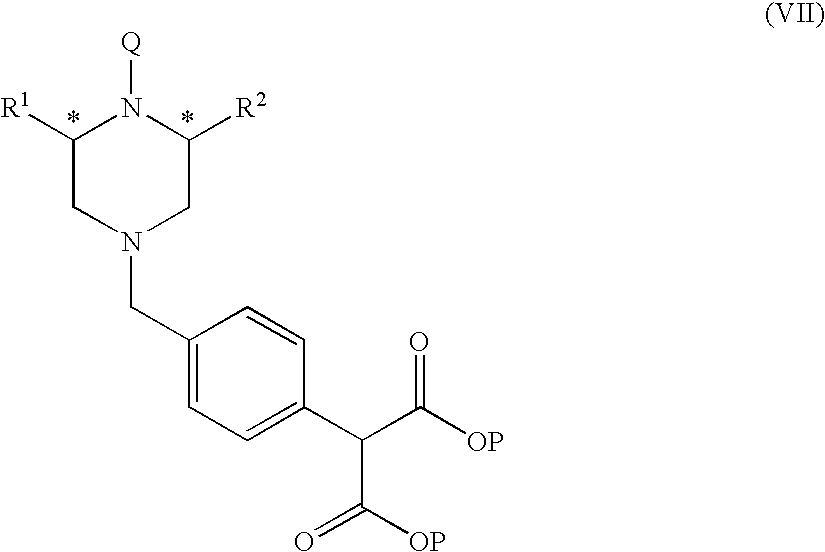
C1([R1])CN(CC2=CC=C(C(C([OP])=O)C(=O)[OP])C=C2)CC([R2])N1[Q]
